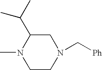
CN1CCN(C[Ph])CC1C(C)C
